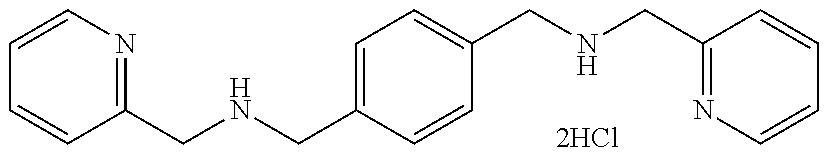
C(C1=NC=CC=C1)NCC1=CC=C(CNCC2=NC=CC=C2)C=C1
